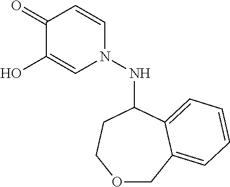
C1(=O)C(O)=CN(NC2CCOCC3=CC=CC=C23)C=C1
